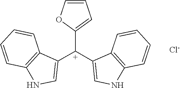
C12=C(NC=C1[C+](C1=CNC3=C1C=CC=C3)C1=CC=CO1)C=CC=C2.[Cl-]
